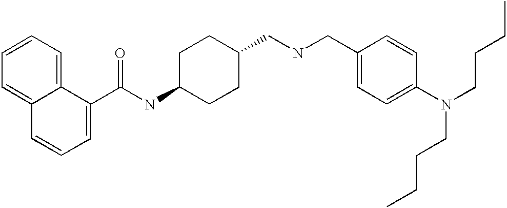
C1=CC=C2C(=C1)C(C(NC1CCC(CNCC3=CC=C(N(CCCC)CCCC)C=C3)CC1)=O)=CC=C2
